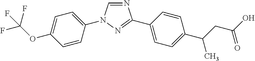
N1=CN(C2=CC=C(OC(F)(F)F)C=C2)N=C1C1=CC=C(C(CC(O)=O)C)C=C1
